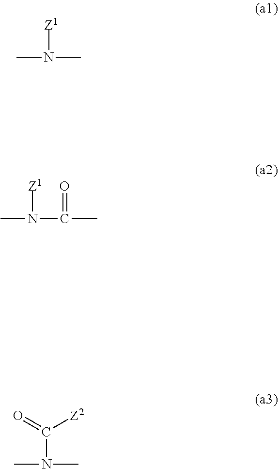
CN(C)[Z1].CN(C(C)=O)[Z1].CN(C)C([Z2])=O
